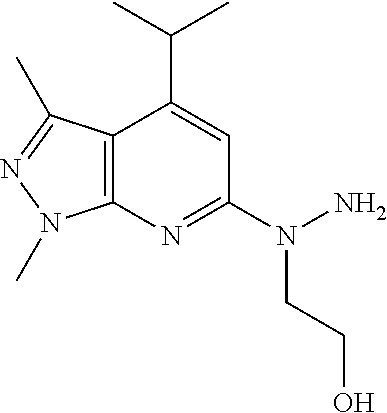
C12=C(N=C(N(CCO)N)C=C1C(C)C)N(C)N=C2C
